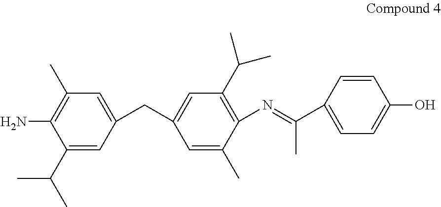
C1(CC2=CC(C(C)C)=C(N=C(C)C3=CC=C(O)C=C3)C(C)=C2)=CC(C)=C(N)C(C(C)C)=C1
